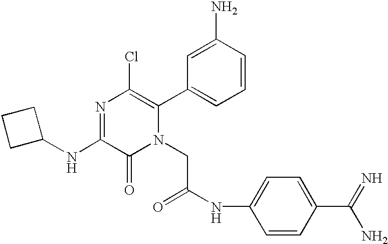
N1=C(NC2CCC2)C(=O)N(CC(NC2=CC=C(C(=N)N)C=C2)=O)C(C2=CC=CC(N)=C2)=C1Cl
